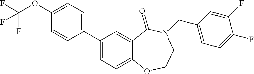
C1(C2=CC=C3C(=C2)C(=O)N(CC2=CC=C(F)C(F)=C2)CCO3)=CC=C(OC(F)(F)F)C=C1
